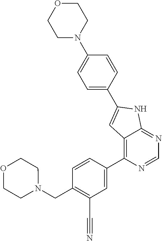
C1=CC(C2=CC3=C(C4=CC(C#N)=C(CN5CCOCC5)C=C4)N=CN=C3N2)=CC=C1N1CCOCC1
